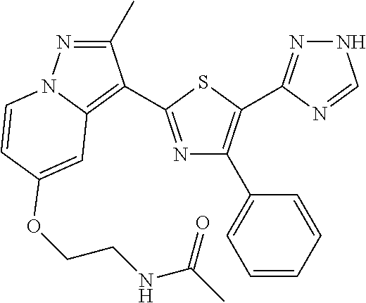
C12=C(C3=NC(C4=CC=CC=C4)=C(C4=NNC=N4)S3)C(C)=NN1C=CC(OCCNC(C)=O)=C2
